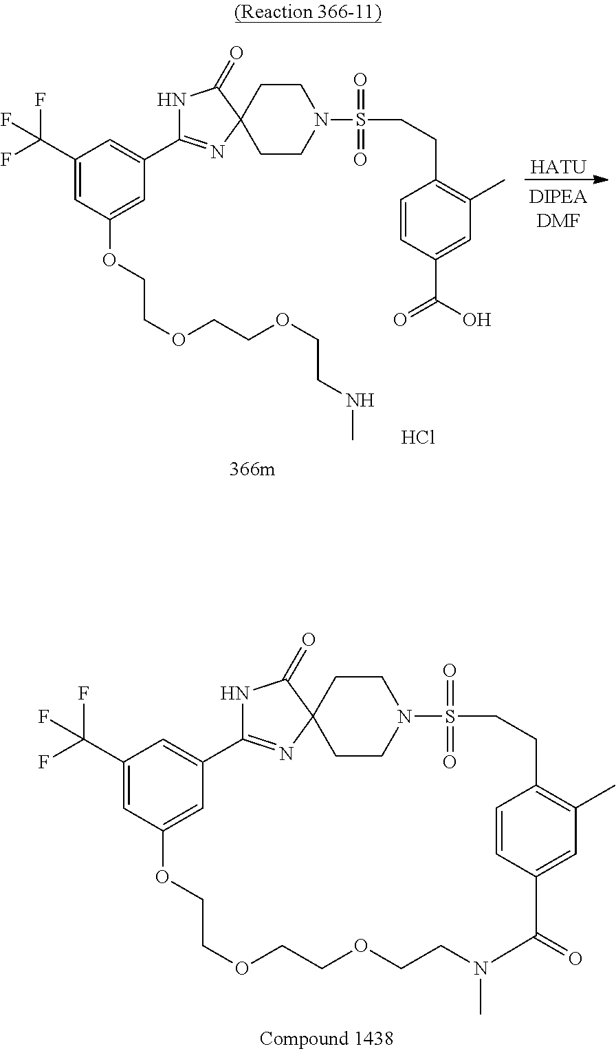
C1(C(F)(F)F)=CC(OCCOCCOCCNC)=CC(C2=NC3(C(=O)N2)CCN(S(CCC2=C(C)C=C(C(O)=O)C=C2)(=O)=O)CC3)=C1.Cl.[HATU].C1(C(F)(F)F)=CC2=CC(=C1)C1=NC3(C(=O)N1)CCN(CC3)S(=O)(=O)CCC1=C(C)C=C(C=C1)C(=O)N(C)CCOCCOCCO2
